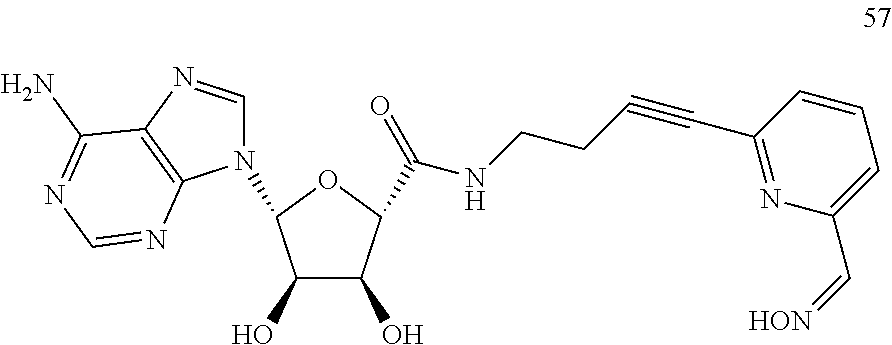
C1(O)C(O)C(C(NCCC#CC2=NC(C=[HON])=CC=C2)=O)OC1N1C=NC2=C1N=CN=C2N
